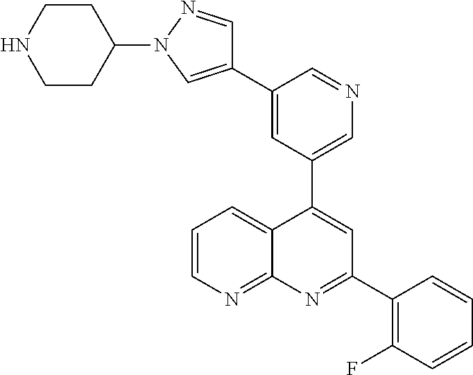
C1=C(C2=CN(C3CCNCC3)N=C2)C=NC=C1C1=CC(C2=C(F)C=CC=C2)=NC2=NC=CC=C12
